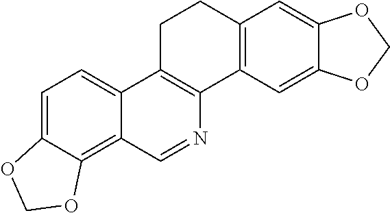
C1=C2C(=C3C(=C1)C1=C(N=C3)C3=C(CC1)C=C1C(=C3)OCO1)OCO2
